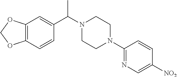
C12=C(C=CC(C(N3CCN(C4=NC=C([NO2])C=C4)CC3)C)=C1)OCO2
